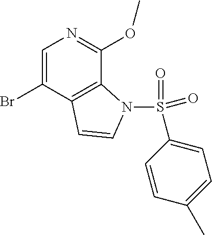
C1=C(Br)C2=C(C(OC)=N1)N(S(=O)(=O)C1=CC=C(C)C=C1)C=C2
